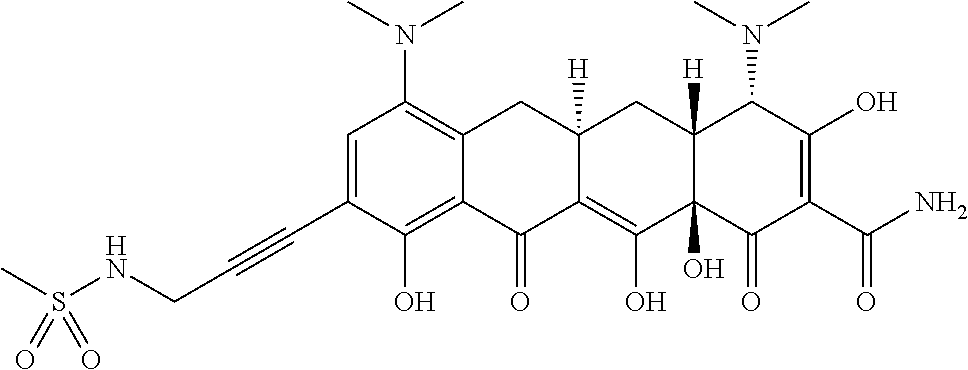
C1=C(C#CCNS(C)(=O)=O)C(O)=C2C(=C1N(C)C)CC1([H])C(=C(O)C3(O)C([H])(C1)C(N(C)C)C(O)=C(C(N)=O)C3=O)C2=O
